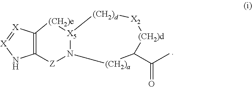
C12=C([X]=[X]N1)[(CH2)e][X5]1N([Z]2)[(CH2)a]C(C(C)=O)[(CH2)d][X2][(CH2)d]1
